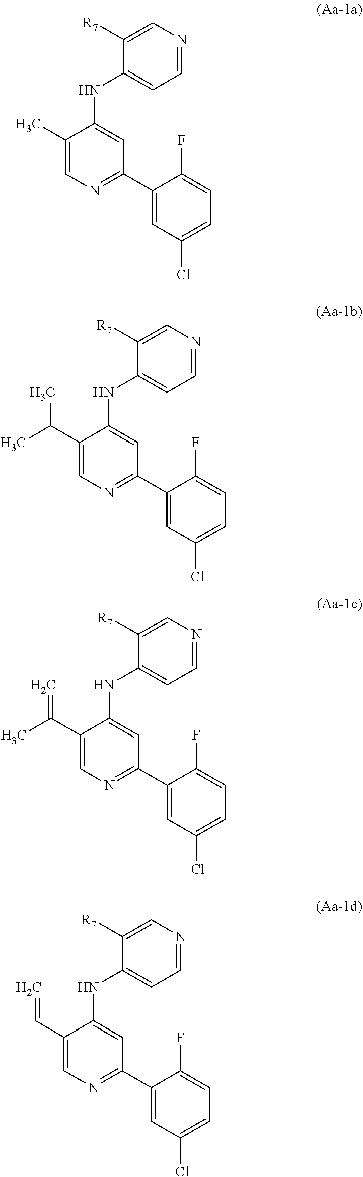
C1([R7])=CN=CC=C1NC1=CC(C2=CC(Cl)=CC=C2F)=NC=C1C.C1([R7])=CN=CC=C1NC1=CC(C2=CC(Cl)=CC=C2F)=NC=C1C(C)C.C1([R7])=CN=CC=C1NC1=CC(C2=CC(Cl)=CC=C2F)=NC=C1C(=C)C.C1([R7])=CN=CC=C1NC1=CC(C2=CC(Cl)=CC=C2F)=NC=C1C=C
